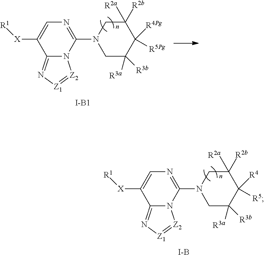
N1(C2=NC=C([X][R1])C3=N[Z1]=[Z2]N32)CC([R3a])([R3b])C([R5])([R4])C([R2b])([R2a])C1.[I-B].N1(C2=NC=C([X][R1])C3=N[Z1]=[Z2]N32)CC([R3a])([R3b])C([R5Pg])([R4Pg])C([R2b])([R2a])C1.[I-B1]
